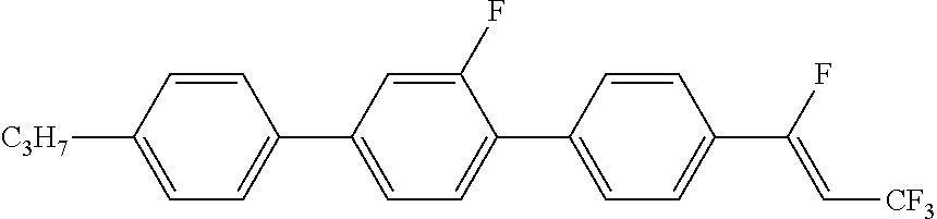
C1=C([C3H7])C=CC(C2=CC=C(C3=CC=C(C(F)=C[CF3])C=C3)C(F)=C2)=C1
